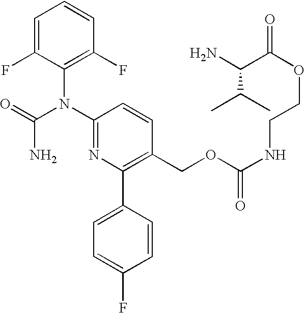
C1=C(F)C(N(C2=NC(C3=CC=C(F)C=C3)=C(COC(NCCOC(C(N)C(C)C)=O)=O)C=C2)C(=O)N)=C(F)C=C1
